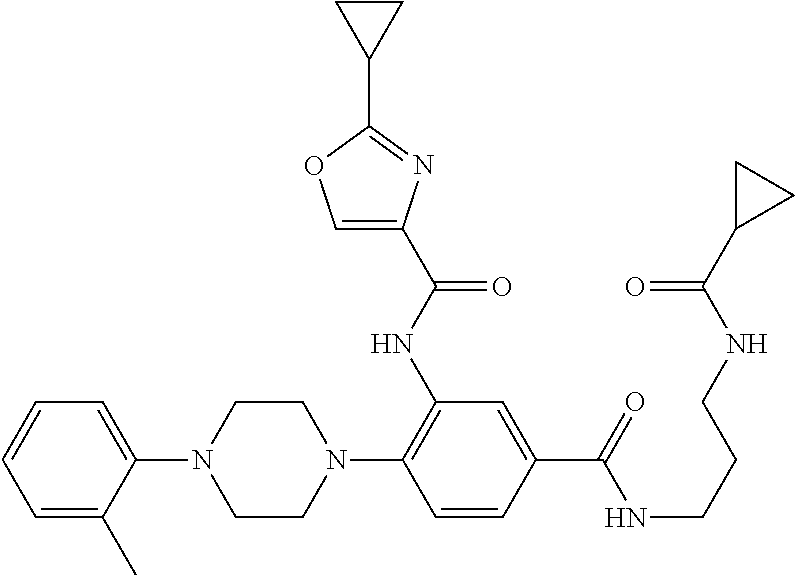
C1=CC=C(C)C(N2CCN(C3=C(NC(C4=COC(C5CC5)=N4)=O)C=C(C(=O)NCCCNC(C4CC4)=O)C=C3)CC2)=C1
